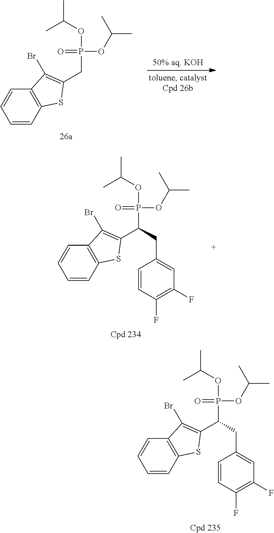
C1=CC2=C(C=C1)C(Br)=C(CP(OC(C)C)(OC(C)C)=O)S2.C1=CC2=C(C=C1)C(Br)=C(C(P(OC(C)C)(OC(C)C)=O)CC1=CC(F)=C(F)C=C1)S2.C1=CC2=C(C=C1)C(Br)=C(C(P(OC(C)C)(OC(C)C)=O)CC1=CC(F)=C(F)C=C1)S2
